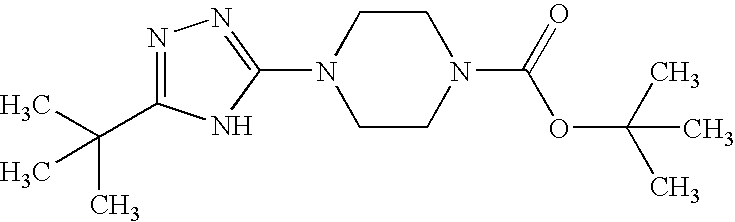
C1(N2CCN(C(=O)OC(C)(C)C)CC2)=NN=C(C(C)(C)C)N1
